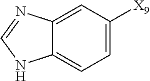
C12=CC=C([X9])C=C1N=CN2
